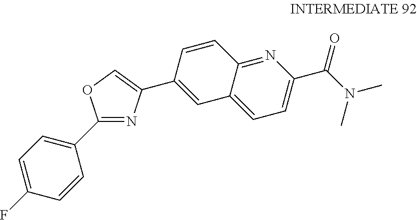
C1(C2=CC=C(F)C=C2)=NC(C2=CC3=CC=C(C(N(C)C)=O)N=C3C=C2)=CO1
